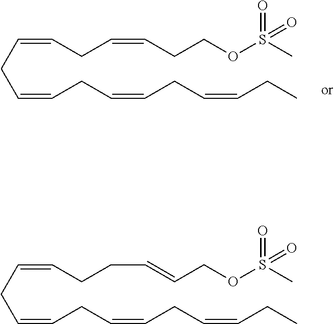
C(CC=CCC=CCC=CCC)=CCC=CCCOS(C)(=O)=O.C(CC=CCC=CCC=CCC)=CCCC=CCOS(C)(=O)=O
